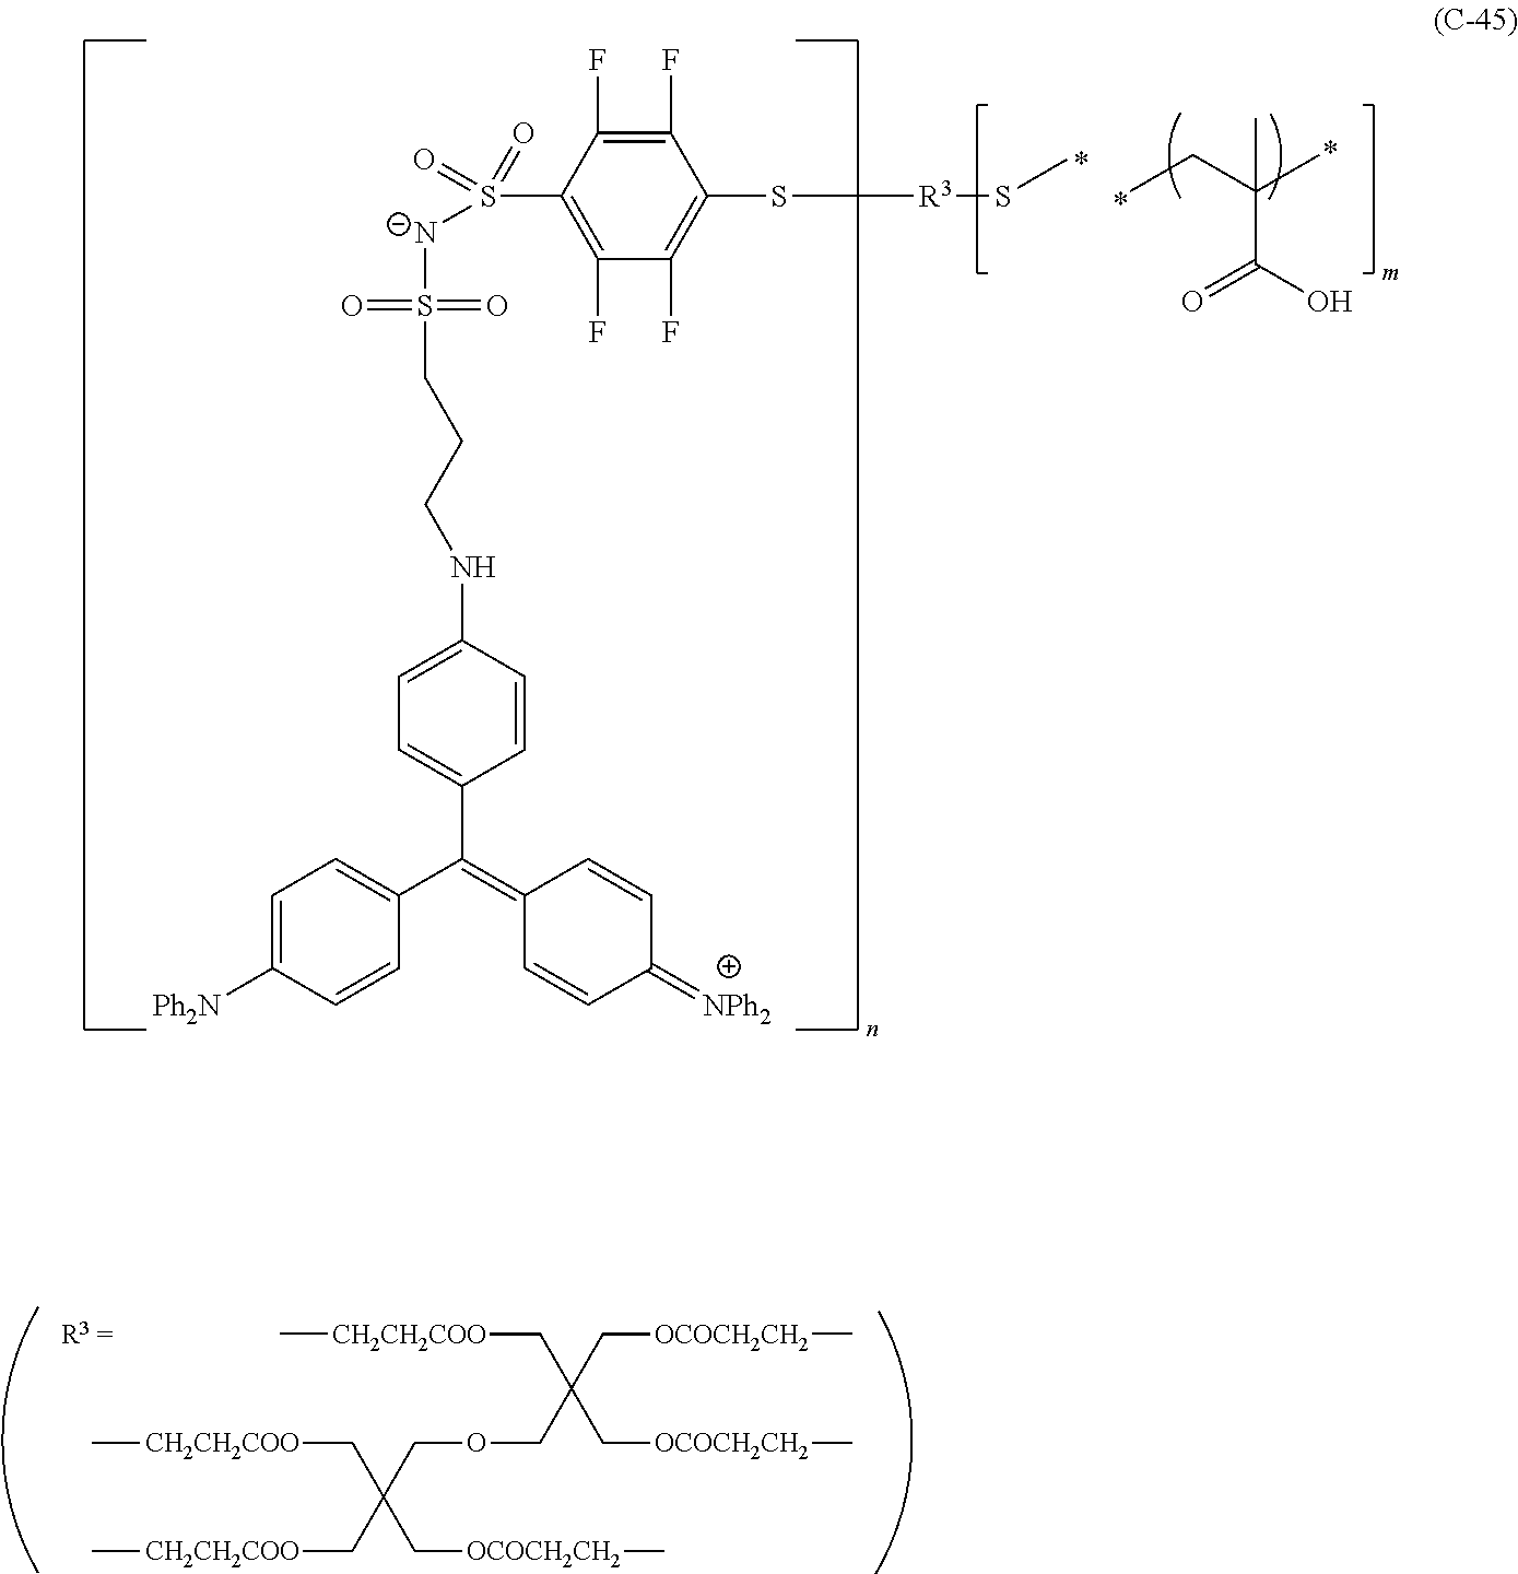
C[CH2CH2COO]CC(C[OCOCH2CH2]C)(C[OCOCH2CH2]C)COCC(C[CH2CH2COO]C)(C[OCOCH2CH2]C)C[CH2CH2COO]C.C1=C(NCCCS([N-]S(C2=C(F)C(F)=C(S[R3]SC)C(F)=C2F)(=O)=O)(=O)=O)C=CC(C(C2=CC=C([Ph2N])C=C2)=C2C=CC(=[NPh2])C=C2)=C1.CCC(C)(C)C(O)=O
